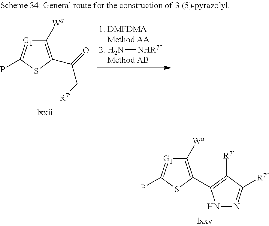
C1([Wa])=C(C2=C([R7])C([R7])=NN2)SC(P)=[G1]1.C1([Wa])=C(C(=O)C[R7])SC(P)=[G1]1.N[NHR7]
